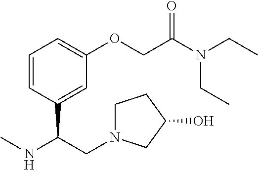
C1=CC(C(CN2CCC(O)C2)NC)=CC(OCC(N(CC)CC)=O)=C1
